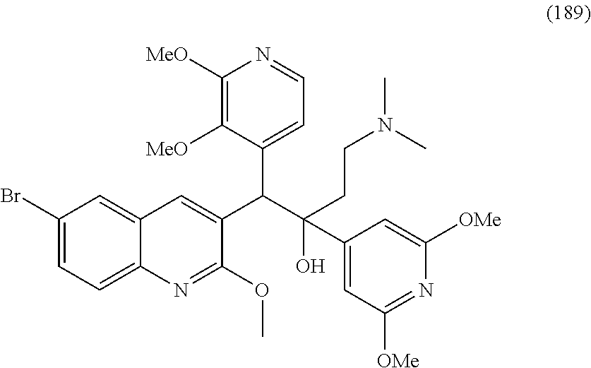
C1(Br)=CC=C2C(=C1)C=C(C(C1=CC=NC([MeO])=C1[MeO])C(O)(CCN(C)C)C1=CC([OMe])=NC([OMe])=C1)C(OC)=N2
